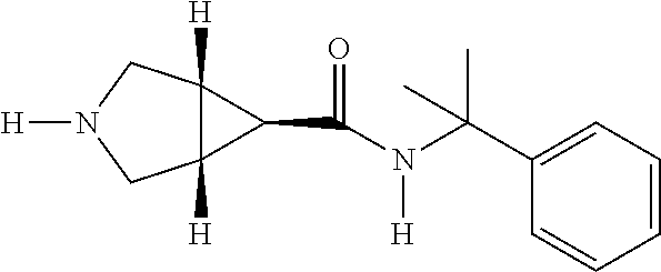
C12([H])C([H])(CN([H])C1)C2C(N(C(C1=CC=CC=C1)(C)C)[H])=O
